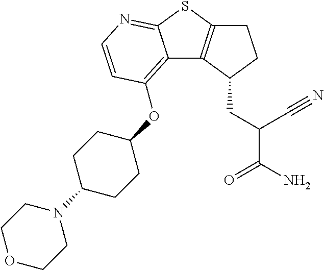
C12=C(OC3CCC(N4CCOCC4)CC3)C=CN=C1SC1=C2C(CC(C(N)=O)C#N)CC1
